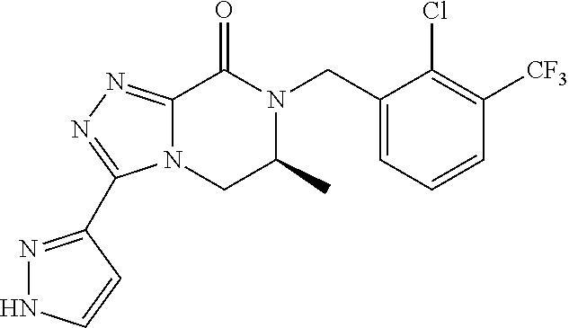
C12=NN=C(C3=NNC=C3)N1CC(C)N(CC1=CC=CC([CF3])=C1Cl)C2=O
